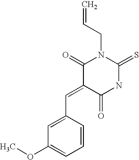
C(C=C)N1C(=O)C(=CC2=CC(OC)=CC=C2)C(=O)NC1=S
